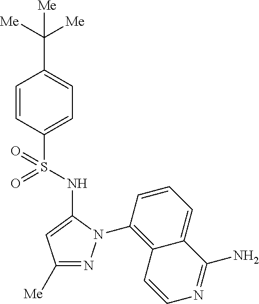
C1(C([Me])([Me])[Me])=CC=C(S(=O)(=O)NC2=CC([Me])=NN2C2=C3C(=CC=C2)C(N)=NC=C3)C=C1
